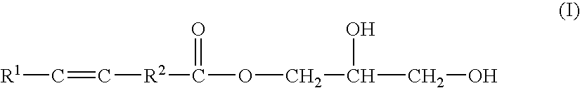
[R1]C=C[R2]C(=O)OCC(O)CO
